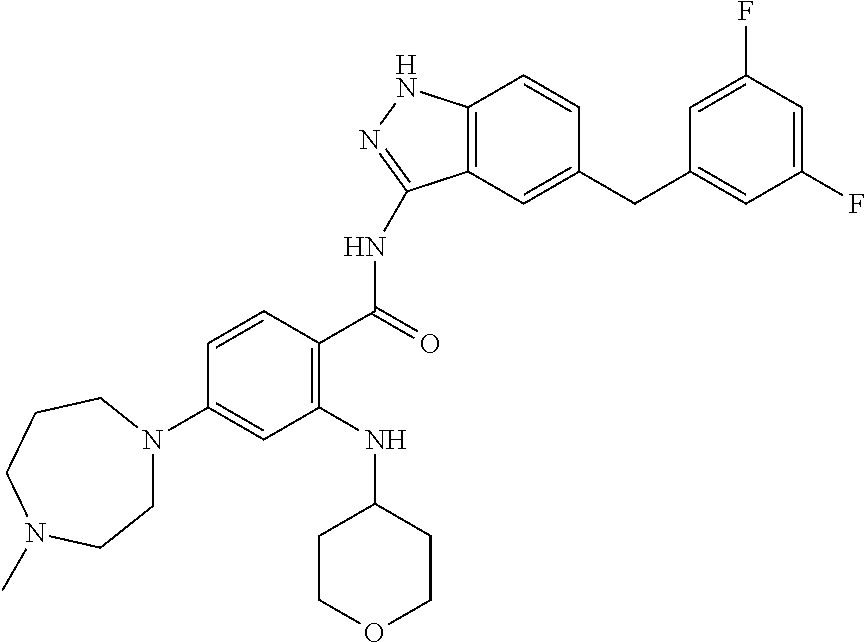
C1(F)=CC(F)=CC(CC2=CC3=C(C=C2)NN=C3NC(C2=C(NC3CCOCC3)C=C(N3CCN(C)CCC3)C=C2)=O)=C1
